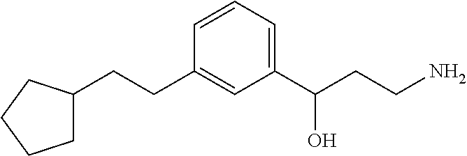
C1=CC=C(C(CCN)O)C=C1CCC1CCCC1
